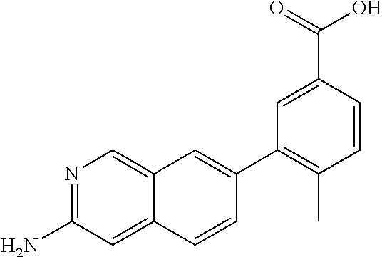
N1=C(N)C=C2C(=C1)C=C(C1=C(C)C=CC(C(O)=O)=C1)C=C2
